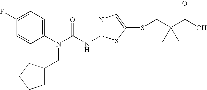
C1(F)=CC=C(N(C(NC2=NC=C(SCC(C(O)=O)(C)C)S2)=O)CC2CCCC2)C=C1
